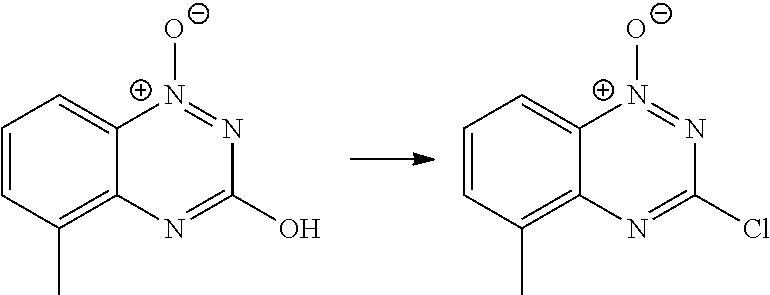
C1=CC(C)=C2C(=C1)[N+]([O-])=NC(O)=N2.C1=CC(C)=C2C(=C1)[N+]([O-])=NC(Cl)=N2
